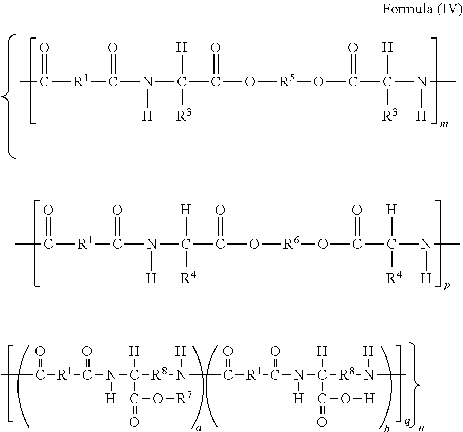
CC([R1]C(N(C(C(O[R5]OC(C(N([H])C)([H])[R3])=O)=O)([H])[R3])[H])=O)=O.C([R1]C(N(C(C(O[H])=O)([H])[R8]N(C)[H])[H])=O)(=O)CN([R8]C(N(C([R1]C(=O)C)=O)[H])(C(O[R7])=O)[H])[H].C([R1]C(N(C(C(O[R6]OC(C(N([H])C)([H])[R4])=O)=O)([H])[R4])[H])=O)(=O)C
